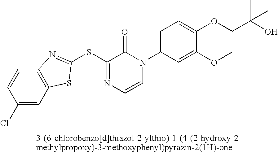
S(C1=NC=CN(C2=CC=C(OCC(O)(C)C)C(OC)=C2)C1=O)C1=NC2=C(C=C(Cl)C=C2)S1
